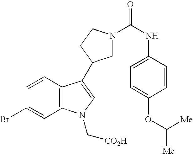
C1N(C(NC2=CC=C(OC([Me])[Me])C=C2)=O)CCC1C1=CN(C[CO2H])C2=C1C=CC(Br)=C2
